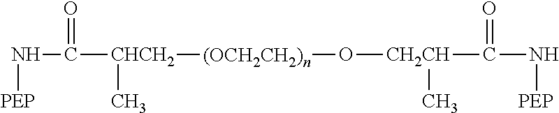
N(C([CHCH2]([(OCH2CH2)n]O[CH2CH](C(N[PEP])=O)C)C)=O)[PEP]
